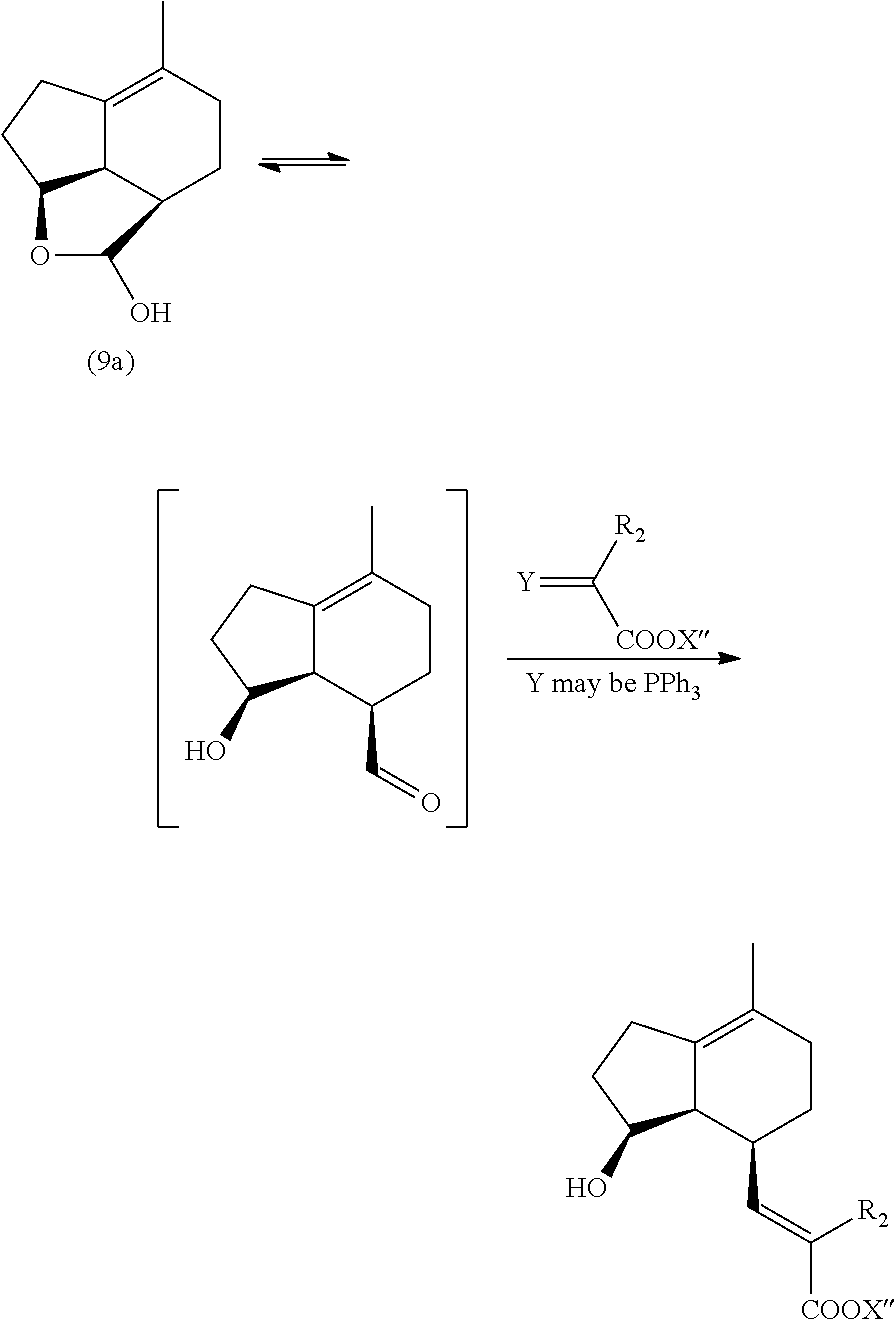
C12=C(C)CCC(C=C([COOX])[R2])C1C(O)CC2.C12=C(C)CCC3C1C(CC2)OC3O.C12=C(C)CCC(C=O)C1C(O)CC2.[Y]=C([R2])[COOX]
